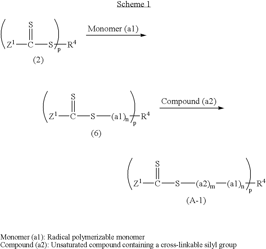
[Z1]C(S[R4])=S.[Z1]C(S[(a1)n][R4])=S.[Z1]C(S[(a2)m][(a1)n][R4])=S
